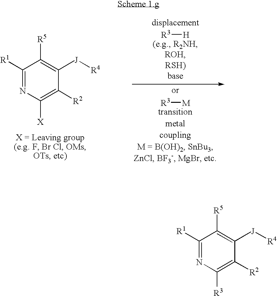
[R3][H].[R3][M].C1([R1])=NC([X])=C([R2])C([J][R4])=C1[R5].C1([R1])=NC([R3])=C([R2])C([J][R4])=C1[R5]
